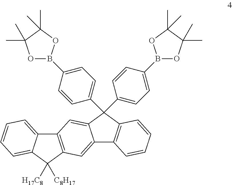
C1([H17C8])([C8H17])C2=C(C3=CC=CC=C13)C=C1C(=C2)C2=C(C1(C1=CC=C(B3OC(C)(C)C(C)(C)O3)C=C1)C1=CC=C(B3OC(C)(C)C(C)(C)O3)C=C1)C=CC=C2
